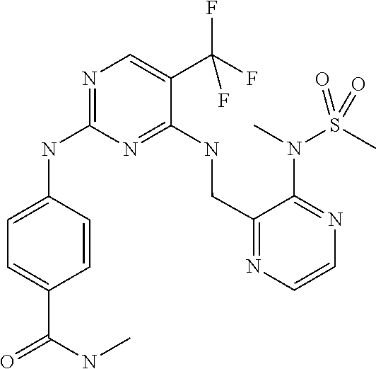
C1(NCC2=NC=CN=C2N(C)S(C)(=O)=O)=NC(NC2=CC=C(C(NC)=O)C=C2)=NC=C1C(F)(F)F
